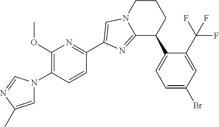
C12=NC(C3=NC(OC)=C(N4C=C(C)N=C4)C=C3)=CN1CCCC2C1=CC=C(Br)C=C1C(F)(F)F
